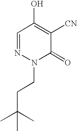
C1=NN(CCC(C)(C)C)C(=O)C([CN])=C1O
